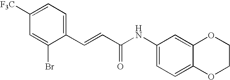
C1=C([F3C])C=C(Br)C(C=CC(NC2=CC=C3C(=C2)OCCO3)=O)=C1
